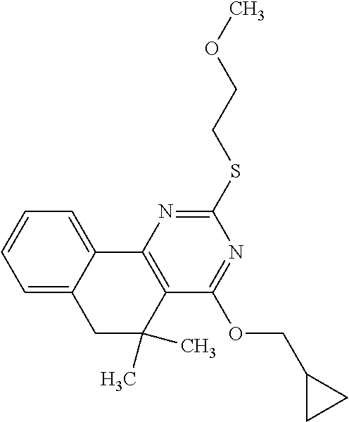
C1=C2C(=CC=C1)C1=C(C(C)(C)C2)C(OCC2CC2)=NC(SCCOC)=N1
